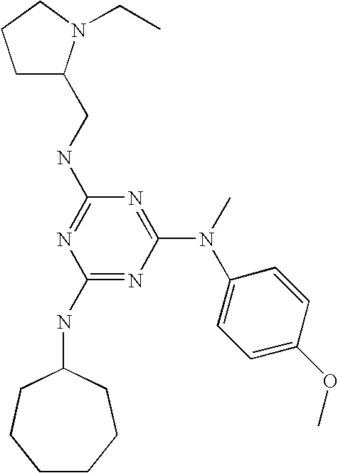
C(NC1=NC(NC2CCCCCC2)=NC(N(C2=CC=C(OC)C=C2)C)=N1)C1CCCN1CC
